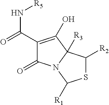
C1(C(N[R5])=O)=C(O)C2([R3])N(C1=O)C([R1])SC2[R2]
